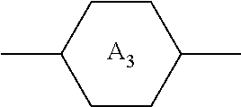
C1CC(C)CCC1C.[A3]
